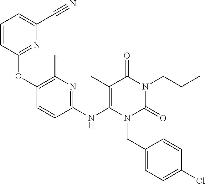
C1(NC2=C(C)C(=O)N(CCC)C(=O)N2CC2=CC=C(Cl)C=C2)=NC(C)=C(OC2=NC(C#N)=CC=C2)C=C1
